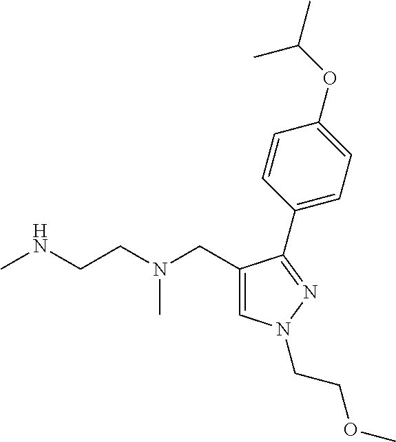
C1=C(CN(CCNC)C)C(C2=CC=C(OC(C)C)C=C2)=NN1CCOC
